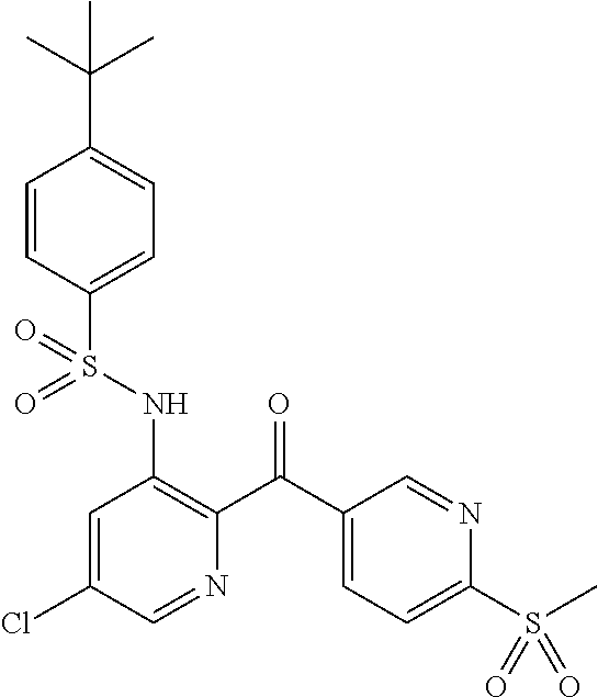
C1=CC(S(NC2=C(C(C3=CC=C(S(C)(=O)=O)N=C3)=O)N=CC(Cl)=C2)(=O)=O)=CC=C1C(C)(C)C
